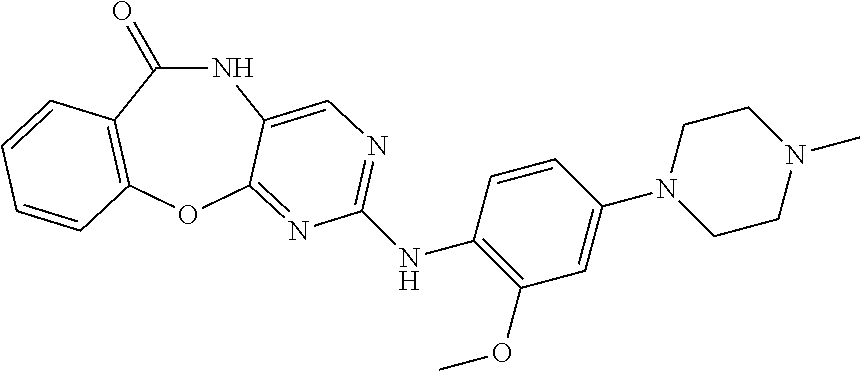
N1C(=O)C2=C(OC3=NC(NC4=C(OC)C=C(N5CCN(C)CC5)C=C4)=NC=C13)C=CC=C2
